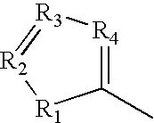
C1(C)=[R4][R3]=[R2][R1]1
